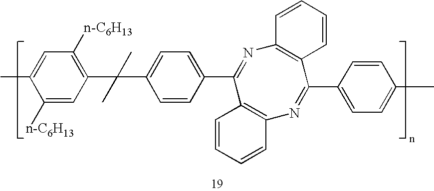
C1([n-C6H13])=CC(C(C)(C)C2=CC=C(C3=NC4=C(C=CC=C4)C(C4=CC=C(C)C=C4)=NC4=C3C=CC=C4)C=C2)=C([n-C6H13])C=C1C
